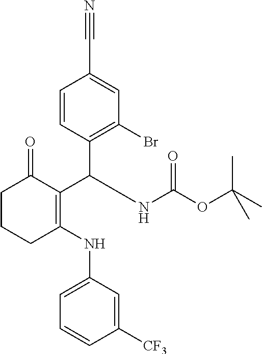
C1(C(C2=C(Br)C=C(C#N)C=C2)NC(OC(C)(C)C)=O)=C(NC2=CC=CC([CF3])=C2)CCCC1=O
